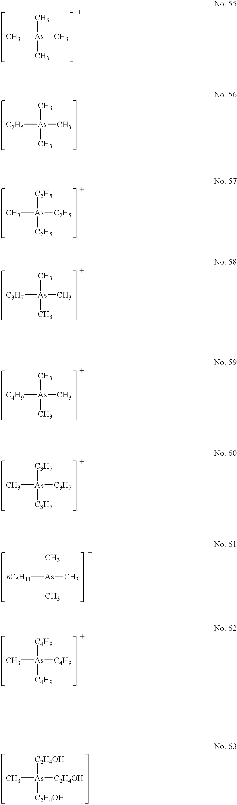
C[As](C)(C)C.C[As]([C2H5])(C)C.[C2H5][As](C)([C2H5])[C2H5].C[As]([C3H7])(C)C.C[As]([C4H9])(C)C.[C3H7][As](C)([C3H7])[C3H7].C[As]([nC5H11])(C)C.[C4H9][As](C)([C4H9])[C4H9].[C2H4OH][As](C)([C2H4OH])[C2H4OH]
